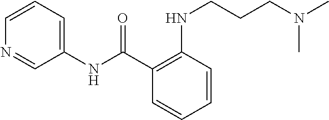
C1(C(NC2=CC=CN=C2)=O)=C(NCCCN(C)C)C=CC=C1
